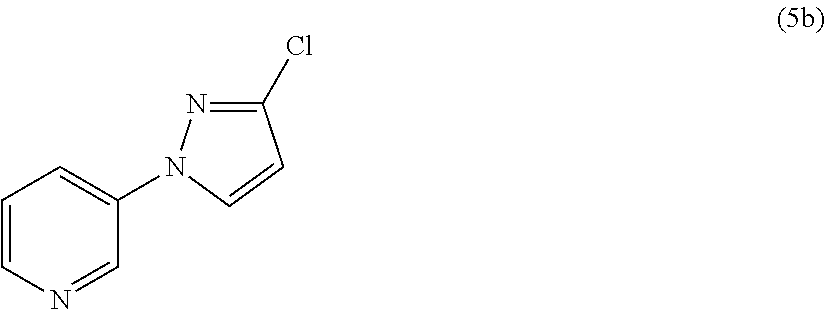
C1=CN=CC(N2N=C(Cl)C=C2)=C1
